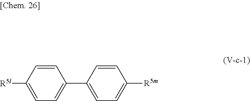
C1=C([R5l])C=CC(C2=CC=C([R5m])C=C2)=C1
